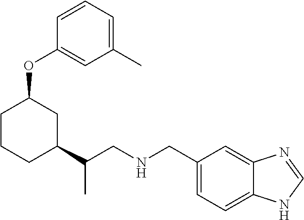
C1CCC(C(CNCC2=CC=C3C(=C2)N=CN3)C)CC1OC1=CC(C)=CC=C1
